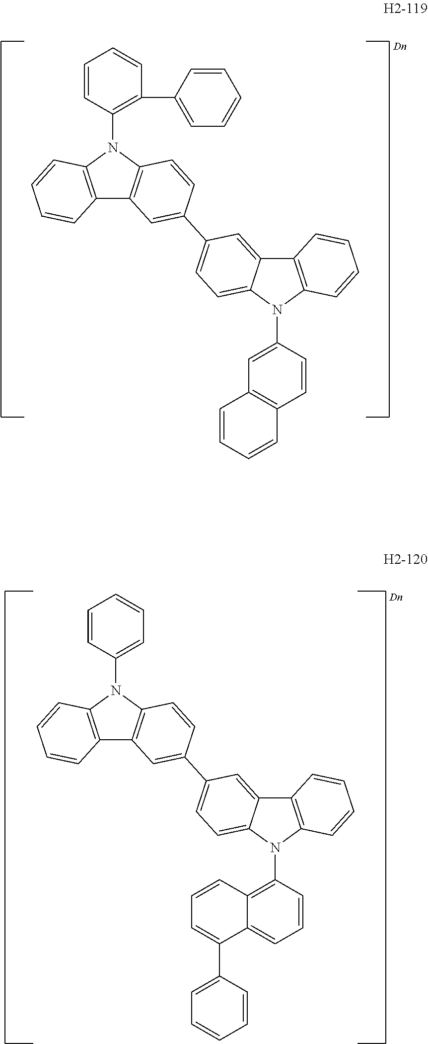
C1=CC=CC(N2C3=C(C4=C2C=CC=C4)C=C(C2=CC=C4C(=C2)C2=C(N4C4=CC5=C(C=C4)C=CC=C5)C=CC=C2)C=C3)=C1C1=CC=CC=C1.C1=CC=CC(N2C3=C(C4=C2C=CC=C4)C=C(C2=CC=C4C(=C2)C2=C(N4C4=C5C(=CC=C4)C(C4=CC=CC=C4)=CC=C5)C=CC=C2)C=C3)=C1
